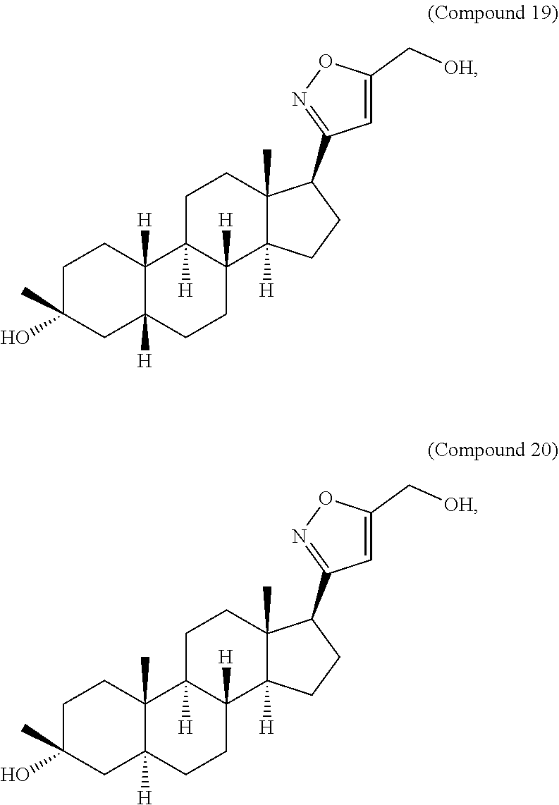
O1N=C(C2C3(C)C([H])(CC2)C2([H])CCC4([H])C([H])(C2([H])CC3)CCC(C)(O)C4)C=C1C[OH].O1N=C(C2CCC3([H])C4([H])CCC5([H])CC(O)(C)CCC5(C)C4([H])CCC23C)C=C1C[OH]
